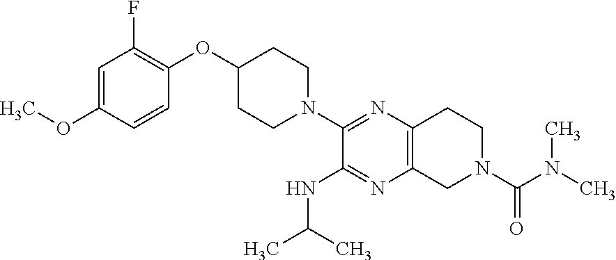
O(C1=CC(F)=C(OC2CCN(C3=NC4=C(N=C3NC(C)C)CN(C(N(C)C)=O)CC4)CC2)C=C1)C
